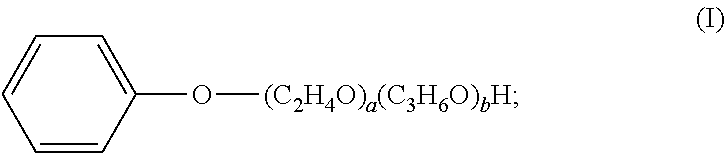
C1(O[(C2H4O)a(C3H6O)bH])=CC=CC=C1
